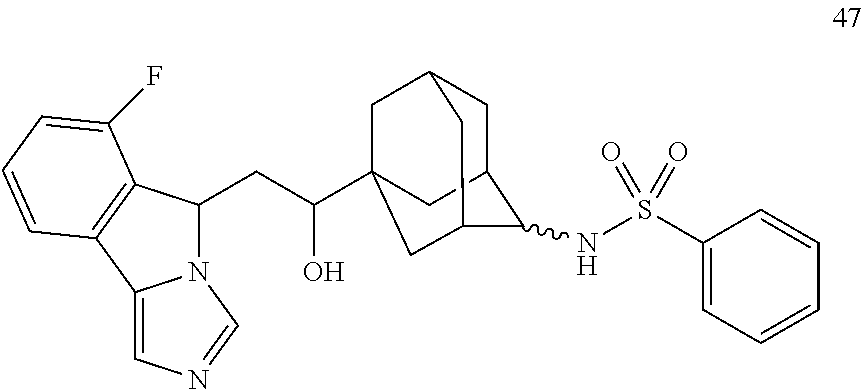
N12C(CC(O)C34CC5CC(C(NS(C6=CC=CC=C6)(=O)=O)C(C3)C5)C4)C3=C(C1=CN=C2)C=CC=C3F
